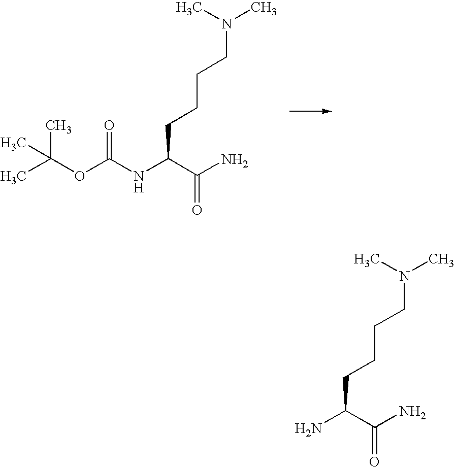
CC(OC(NC(C(N)=O)CCCCN(C)C)=O)(C)C.NC(C(N)=O)CCCCN(C)C
